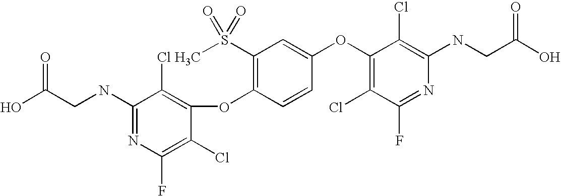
N(C1=C(Cl)C(OC2=CC(S(C)(=O)=O)=C(OC3=C(Cl)C(NCC(O)=O)=NC(F)=C3Cl)C=C2)=C(Cl)C(F)=N1)CC(O)=O
